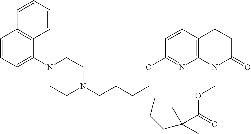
C1=CC=C(N2CCN(CCCCOC3=NC4=C(C=C3)CCC(=O)N4COC(C(CCC)(C)C)=O)CC2)C2=C1C=CC=C2
